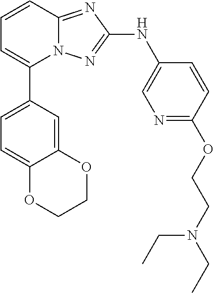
C1=CC2=NC(NC3=CN=C(OCCN(CC)CC)C=C3)=NN2C(C2=CC=C3C(=C2)OCCO3)=C1
